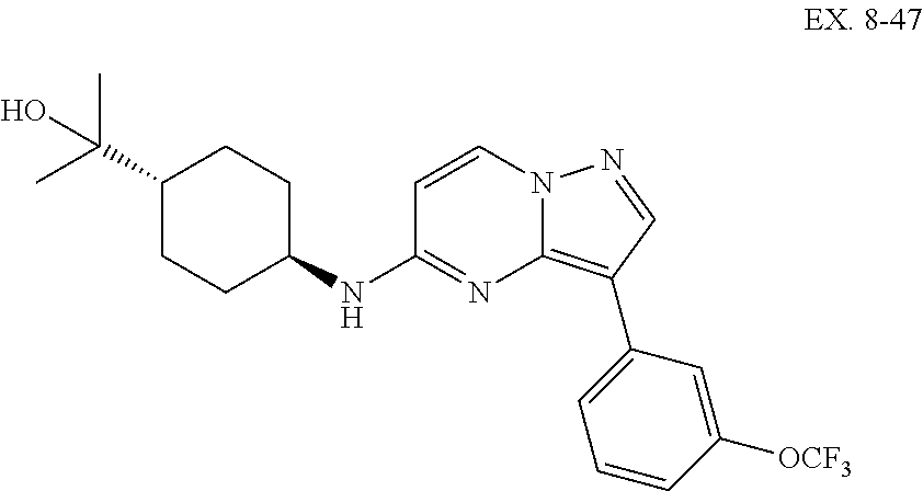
C1=CN2C(=C(C3=CC=CC([OCF3])=C3)C=N2)N=C1NC1CCC(C(C)(C)O)CC1
